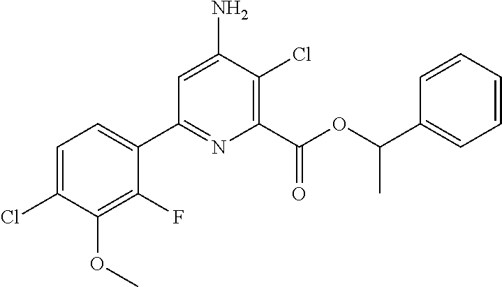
C1=C(Cl)C(OC)=C(F)C(C2=NC(C(OC(C3=CC=CC=C3)C)=O)=C(Cl)C(N)=C2)=C1
